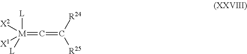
[M](=C=C([R24])[R25])([L])([L])([X2])[X1]
